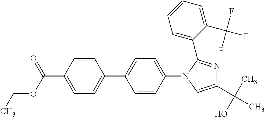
C1=CC(C2=CC=C(N3C(C4=CC=CC=C4C(F)(F)F)=NC(C(C)(O)C)=C3)C=C2)=CC=C1C(OCC)=O
